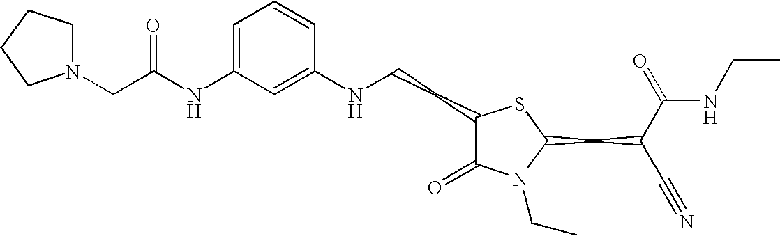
C1(NCCC2C(=O)N(CC)C(CC(C(=O)NCC)C#N)S2)=CC(NC(CN2CCCC2)=O)=CC=C1
